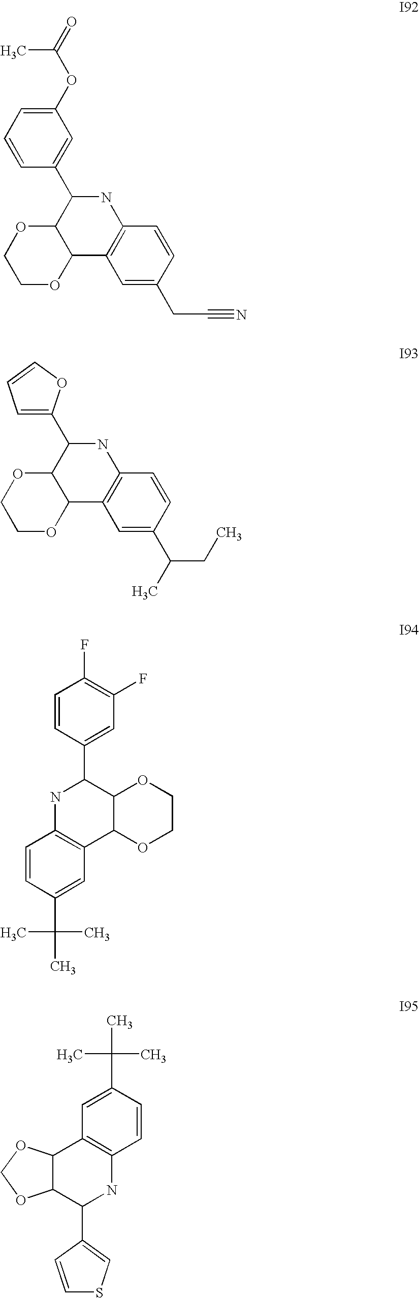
C1(OC(=O)C)=CC=CC(C2C3C(C4=C(N2)C=CC(CC#N)=C4)OCCO3)=C1.C1=C(C2C3C(C4=C(N2)C=CC(C(CC)C)=C4)OCCO3)OC=C1.C1=CC(C(C)(C)C)=CC2=C1NC(C1=CC(F)=C(F)C=C1)C1C2OCCO1.C1=CC(C(C)(C)C)=CC2=C1NC(C1=CSC=C1)C1C2OCO1
